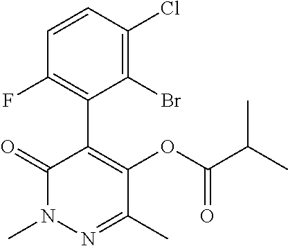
CN1N=C(C)C(OC(=O)C(C)C)=C(C2=C(F)C=CC(Cl)=C2Br)C1=O
